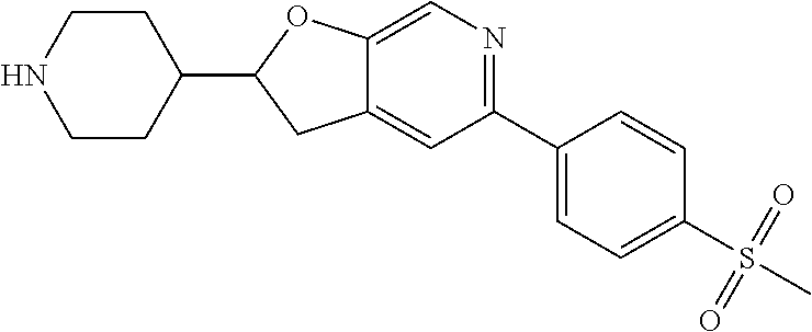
C1CC(C2CC3=CC(C4=CC=C(S(C)(=O)=O)C=C4)=NC=C3O2)CCN1
